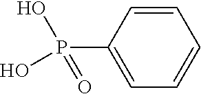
C1=CC(P(O)(O)=O)=CC=C1
